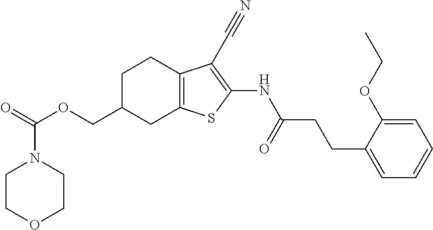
O(CC1CC2=C(CC1)C(C#N)=C(NC(CCC1=CC=CC=C1OCC)=O)S2)C(N1CCOCC1)=O
